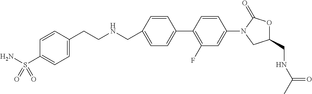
C1(CNCCC2=CC=C(S(N)(=O)=O)C=C2)=CC=C(C2=C(F)C=C(N3C(=O)OC(CNC(C)=O)C3)C=C2)C=C1
